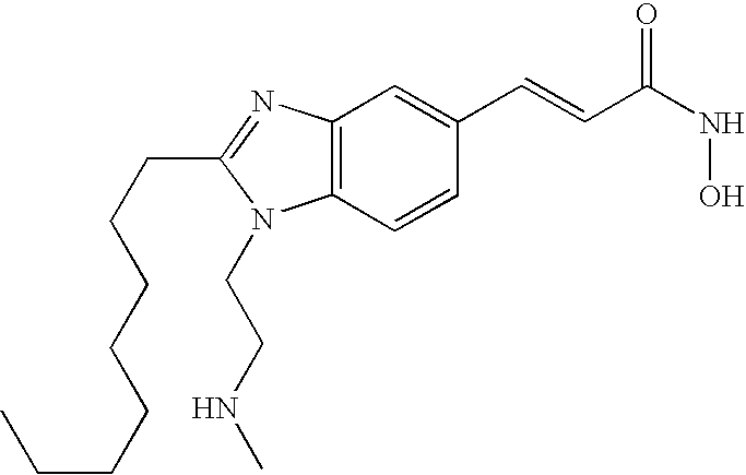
C12=C(C=CC(C=CC(=O)NO)=C1)N(CCNC)C(CCCCCCCC)=N2
